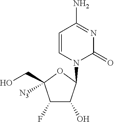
C1=CN(C2C(O)C(F)C(CO)([N3])O2)C(=O)N=C1N
